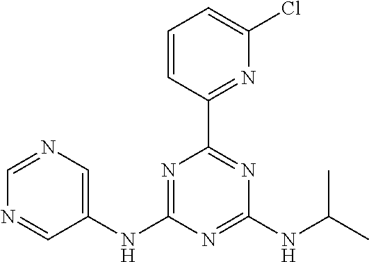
N1=C(NC2=CN=CN=C2)N=C(NC(C)C)N=C1C1=NC(Cl)=CC=C1
